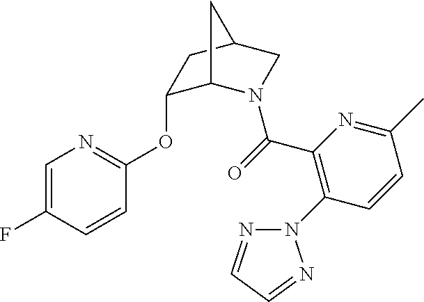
C1=C(F)C=CC(OC2C3N(C(=O)C4=C(N5N=CC=N5)C=CC(C)=N4)CC(C2)C3)=N1
